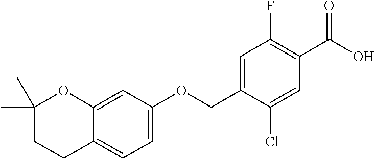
C1=C(COC2=CC=C3C(=C2)OC(C)(C)CC3)C(Cl)=CC(C(O)=O)=C1F
